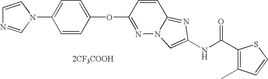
N1(C2=CC=C(OC3=NN4C(=NC(NC(=O)C5=C(C)C=CS5)=C4)C=C3)C=C2)C=CN=C1.[2CF3COOH]
